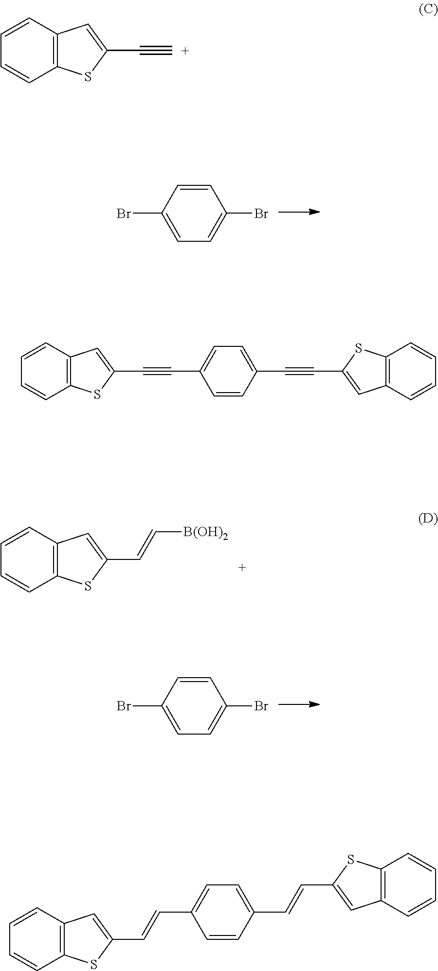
C1=CC(Br)=CC=C1Br.C12=C(C=CC=C1)C=C(C=C[B(OH)2])S2.C1=CC(Br)=CC=C1Br.C12=C(C=CC=C1)C=C(C#[C+])S2.C12=C(C=CC=C1)C=C(C#CC1=CC=C(C#CC3=CC4=C(C=CC=C4)S3)C=C1)S2.C12=C(C=CC=C1)C=C(C=CC1=CC=C(C=CC3=CC4=C(C=CC=C4)S3)C=C1)S2
